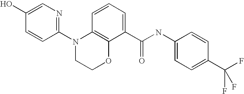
C1(N2CCOC3=C2C=CC=C3C(NC2=CC=C(C(F)(F)F)C=C2)=O)=NC=C(O)C=C1
